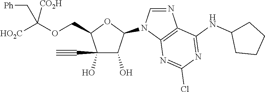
C(C1C(O)(C#C)C(O)C(N2C=NC3=C2N=C(Cl)N=C3NC2CCCC2)O1)OC([HO2C])([CO2H])C[Ph]
